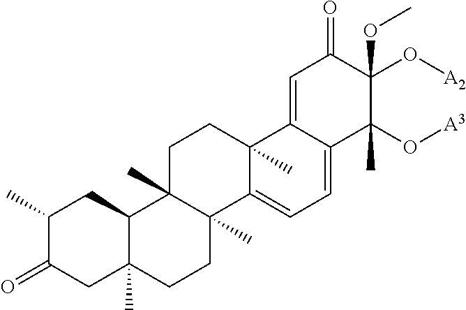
C1(C)C(=O)CC2(C)C(C1)C1(C)C(C)(CC2)C2=CC=C3C(=CC(=O)C(O[A2])(OC)C3(O[A3])C)C2(C)CC1
